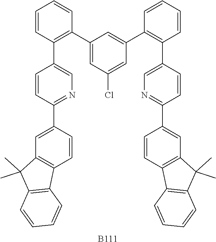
C1=CC(C2=CN=C(C3=CC4=C(C=C3)C3=C(C4(C)C)C=CC=C3)C=C2)=C(C2=CC(Cl)=CC(C3=C(C4=CN=C(C5=CC6=C(C=C5)C5=C(C6(C)C)C=CC=C5)C=C4)C=CC=C3)=C2)C=C1.[B111]
